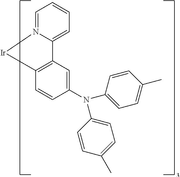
C1=N2C(=CC=C1)C1=C([Ir]2)C=CC(N(C2=CC=C(C)C=C2)C2=CC=C(C)C=C2)=C1
